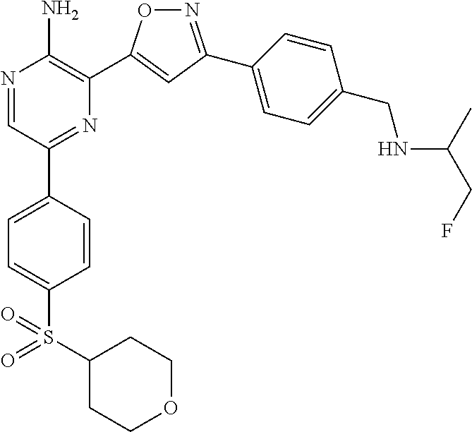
N1=C(C2=CC=C(CNC(C)CF)C=C2)C=C(C2=C(N)N=CC(C3=CC=C(S(=O)(=O)C4CCOCC4)C=C3)=N2)O1
